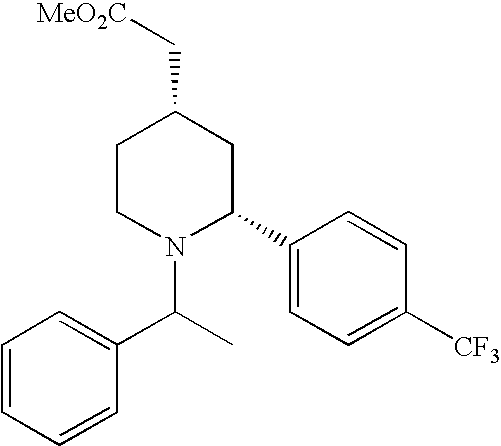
C1CN(C(C2=CC=CC=C2)C)C(C2=CC=C([CF3])C=C2)CC1C[MeO2C]
